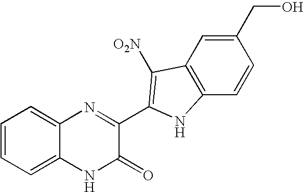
C1=C2C(=CC=C1)N=C(C1=C([O2N])C3=C(C=CC(CO)=C3)N1)C(=O)N2
